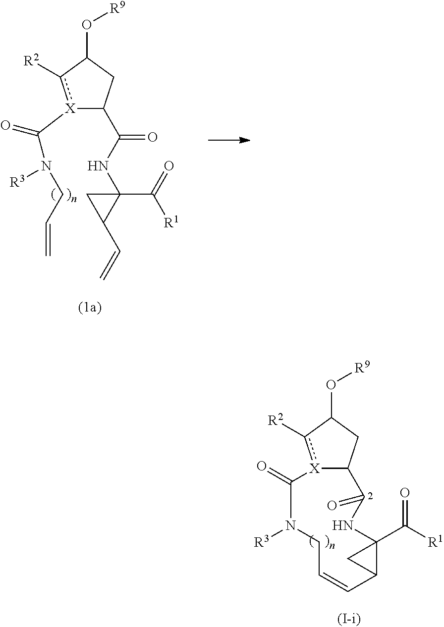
[X]1(C(N([R3])CC=C)=O)c([R2])C(O[R9])CC1C(NC1(C([R1])=O)C(C=C)C1)=O.O(C1CC2[X](c1[R2])C(=O)N([R3])CC=CC1C(C([R1])=O)(NC2=O)C1)[R9]
